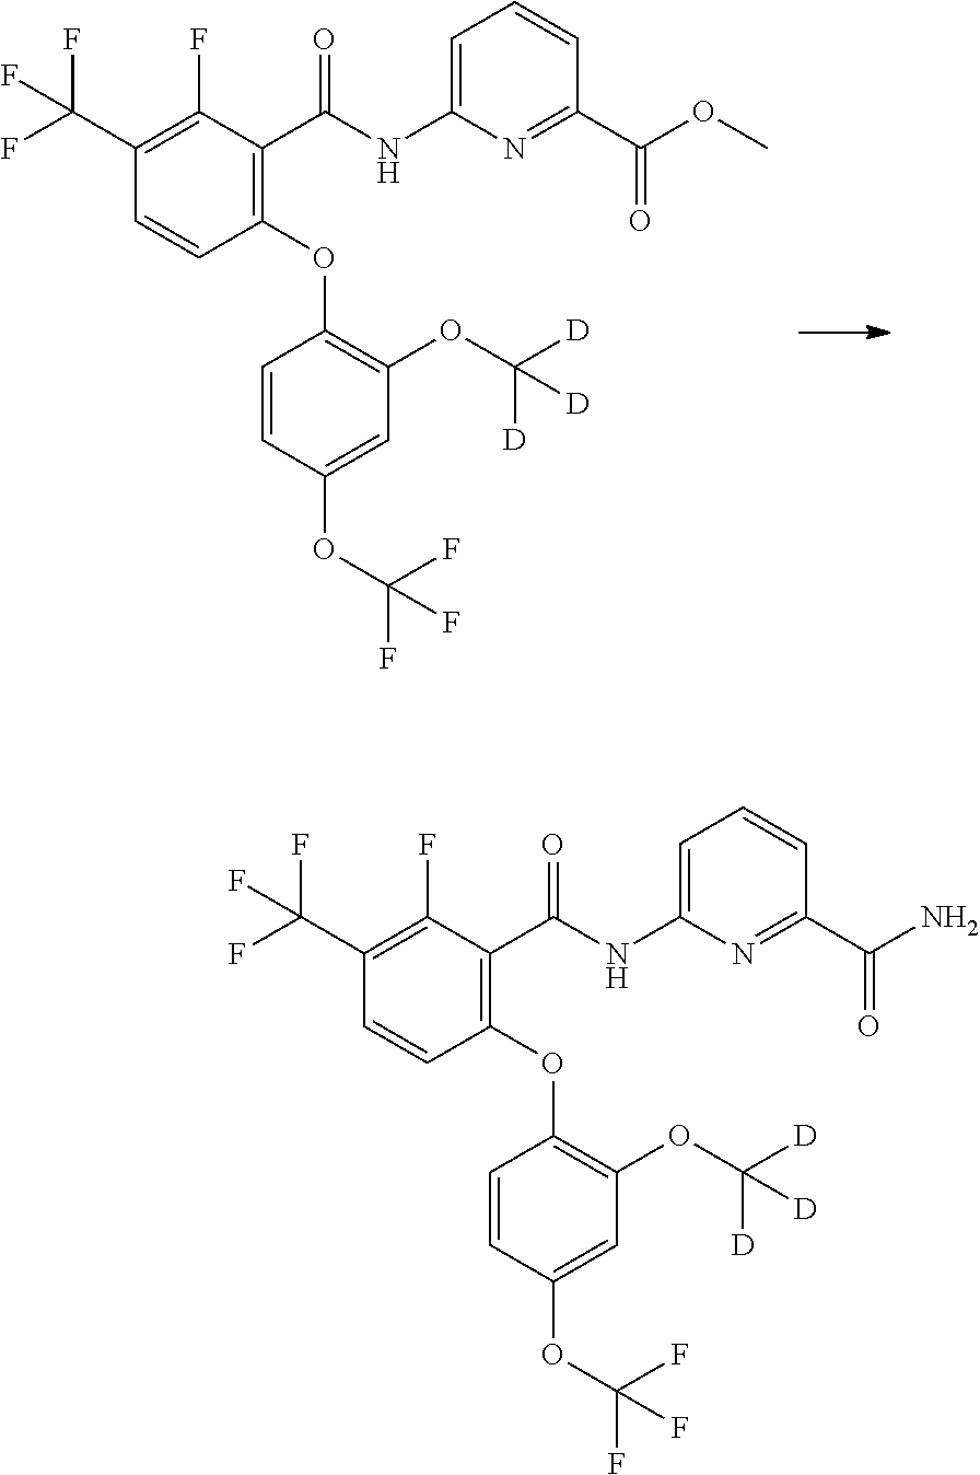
C1(F)=C(C(F)(F)F)C=CC(OC2=C(OC([D])([D])[D])C=C(OC(F)(F)F)C=C2)=C1C(NC1=CC=CC(C(OC)=O)=N1)=O.C1(F)=C(C(F)(F)F)C=CC(OC2=C(OC([D])([D])[D])C=C(OC(F)(F)F)C=C2)=C1C(NC1=CC=CC(C(N)=O)=N1)=O
